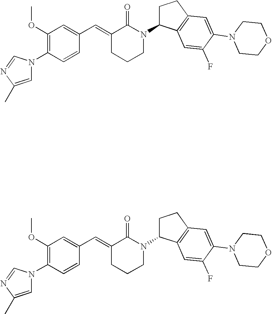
C1=CC(N2C=C(C)N=C2)=C(OC)C=C1C=C1CCCN(C2CCC3=C2C=C(F)C(N2CCOCC2)=C3)C1=O.C1=CC(N2C=C(C)N=C2)=C(OC)C=C1C=C1CCCN(C2CCC3=C2C=C(F)C(N2CCOCC2)=C3)C1=O
